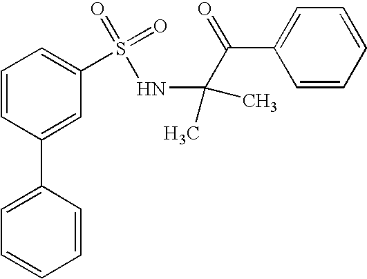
C1=CC=CC=C1C(=O)C(C)(C)NS(C1=CC=CC(C2=CC=CC=C2)=C1)(=O)=O
